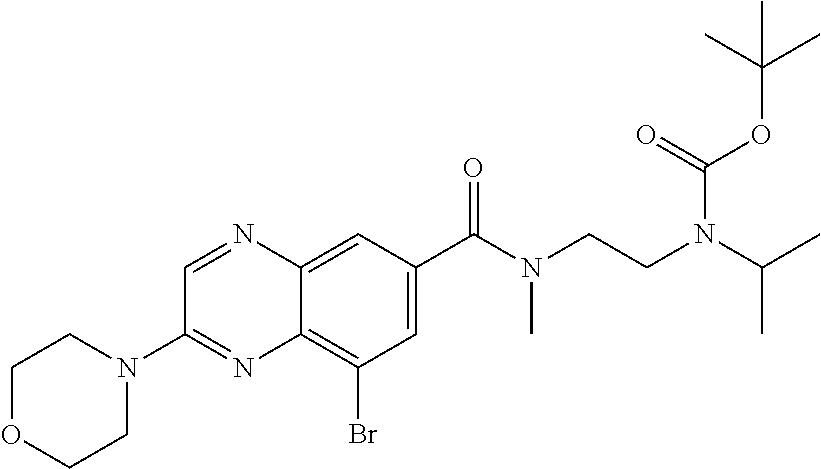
C12=CC(C(N(CCN(C(C)C)C(OC(C)(C)C)=O)C)=O)=CC(Br)=C1N=C(N1CCOCC1)C=N2
